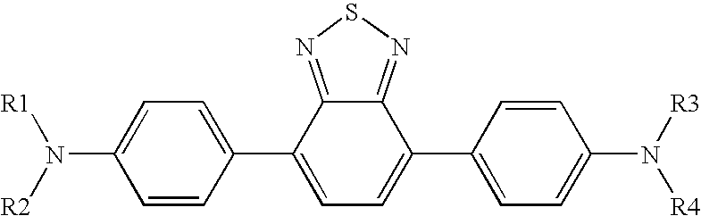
C1=CC(C2=CC=C(C3=CC=C(N([R4])[R3])C=C3)C3=NSN=C23)=CC=C1N([R1])[R2]
